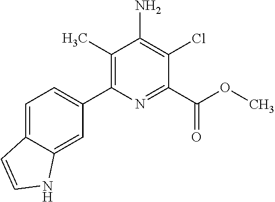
C1(C)=C(C2=CC=C3C(=C2)NC=C3)N=C(C(OC)=O)C(Cl)=C1N
